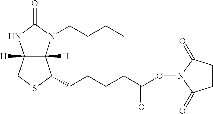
C12([H])C([H])(N(CCCC)C(=O)N1)C(CCCCC(=O)ON1C(=O)CCC1=O)SC2
